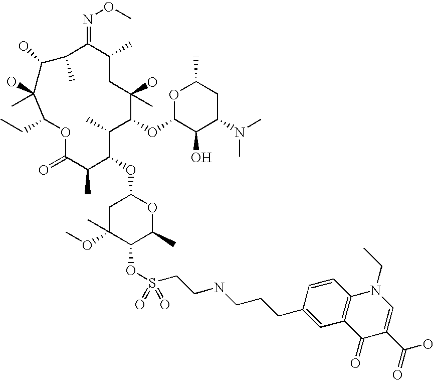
C1C(OC)(C)C(OS(CCNCCCC2=CC3=C(C=C2)N(CC)C=C(C(O)=O)C3=O)(=O)=O)C(C)OC1OC1C(C)C(=O)OC(CC)C(O)(C)C(O)C(C)C(=NOC)C(C)CC(C)(O)C(OC2C(O)C(N(C)C)CC(C)O2)C1C
